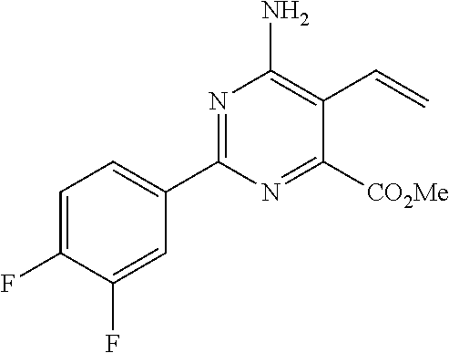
C1(C2=NC(N)=C(C=C)C([CO2Me])=N2)=CC=C(F)C(F)=C1
